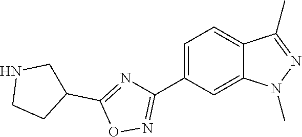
C12=CC=C(C3=NOC(C4CCNC4)=N3)C=C1N(C)N=C2C
